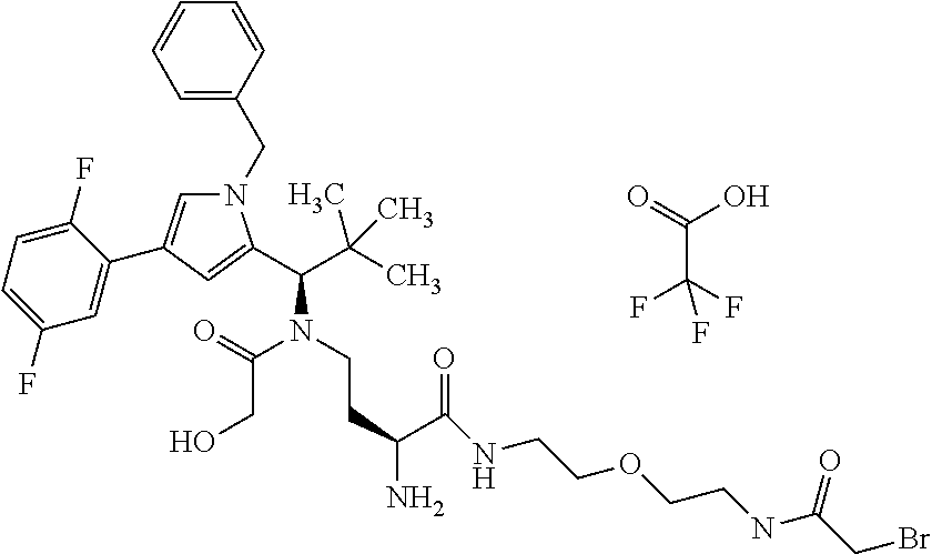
N1(CC2=CC=CC=C2)C=C(C2=CC(F)=CC=C2F)C=C1C(C(C)(C)C)N(CCC(N)C(=O)NCCOCCNC(CBr)=O)C(=O)CO.O=C(C(F)(F)F)O
